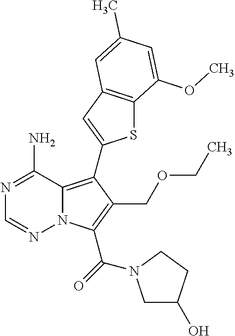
N1=C(N)C2=C(C3=CC4=C(S3)C(OC)=CC(C)=C4)C(COCC)=C(C(N3CC(O)CC3)=O)N2N=C1
